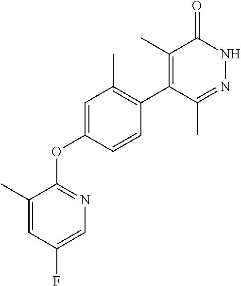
C1(C)=C(C2=C(C)C=C(OC3=NC=C(F)C=C3C)C=C2)C(C)=NNC1=O
